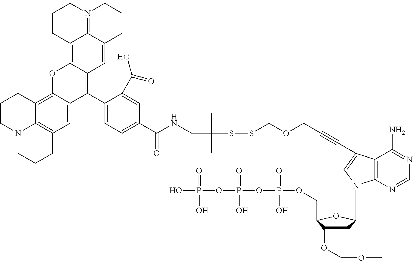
N(CC(SSCOCC#CC1=CN(C2CC(OCOC)C(COP(OP(OP(O)(=O)O)(=O)O)(=O)O)O2)C2=C1C(N)=NC=N2)(C)C)C(C1=CC=C(C2=C3C(=C4C5=N(CCCC5=C3)CCC4)OC3=C4C5=C(C=C23)CCCN5CCC4)C(C(O)=O)=C1)=O
